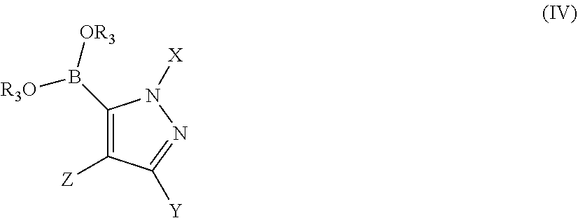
C1(B([OR3])[R3O])=C([Z])C([Y])=NN1[X]
